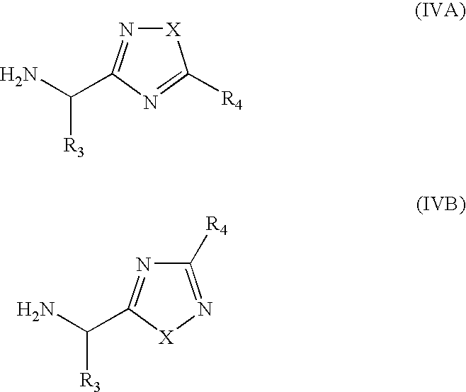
[X]1N=C(C(N)[R3])N=C1[R4].C1([R4])=N[X]C(C(N)[R3])=N1
